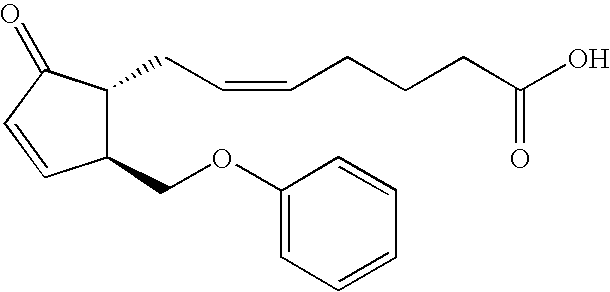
C1(OCC2C(CC=CCCCC(O)=O)C(=O)C=C2)=CC=CC=C1
